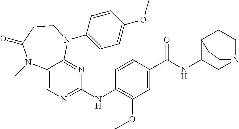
C1=CC(NC2=NC=C3C(=N2)N(C2=CC=C(OC)C=C2)CCC(=O)N3C)=C(OC)C=C1C(NC1CN2CCC1CC2)=O
